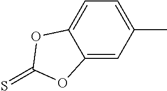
C1(C)=CC=C2C(=C1)OC(=S)O2
